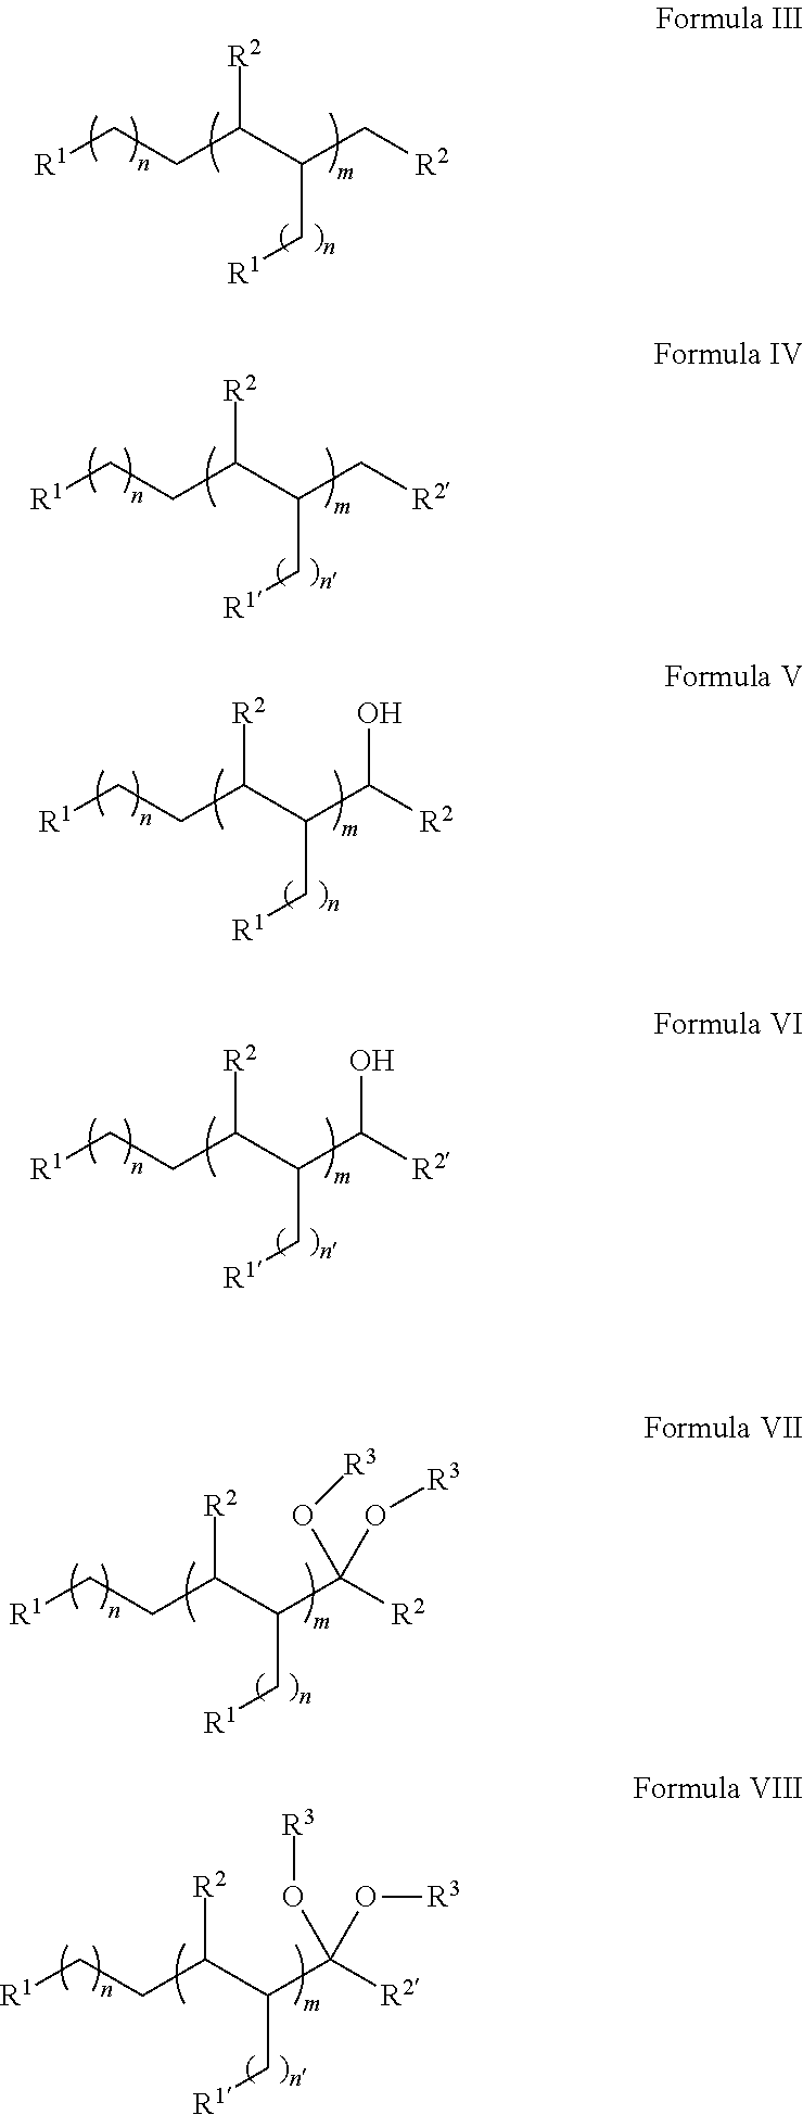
[R1]CCC(C(C[R2])C[R1])[R2].[R1]CCC(C(C[R2])C[R1])[R2].[R1]CCC(C(C([R2])O)C[R1])[R2].[R1]CCC(C(C([R2])(O[R3])O[R3])C[R1])[R2].[R1]CCC(C(C([R2])(O[R3])O[R3])C[R1])[R2].[R1]CCC(C(C([R2])O)C[R1])[R2]
